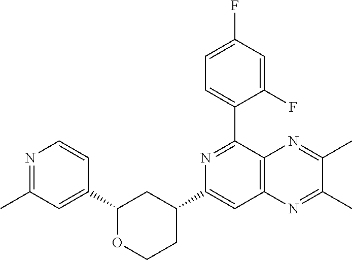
C1(C2=NC(C3CCOC(C4=CC(C)=NC=C4)C3)=CC3=C2N=C(C)C(C)=N3)=CC=C(F)C=C1F
